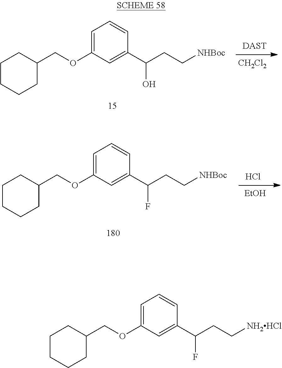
C1=C(OCC2CCCCC2)C=C(C(CC[NH2HCl])F)C=C1.C1=C(OCC2CCCCC2)C=C(C(CC[NHBoc])O)C=C1.[DAST].[CH2Cl2].C1=C(OCC2CCCCC2)C=C(C(CC[NHBoc])F)C=C1.[EtOH].Cl
